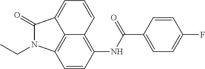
C1=CC(NC(C2=CC=C(F)C=C2)=O)=C2C=CC=C3C(=O)N(CC)C1=C23
